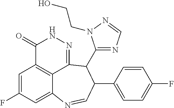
C1=C(F)C=C2C3=C1C(=O)NN=C3C(C1=NC=NN1CCO)C(C1=CC=C(F)C=C1)C=N2
